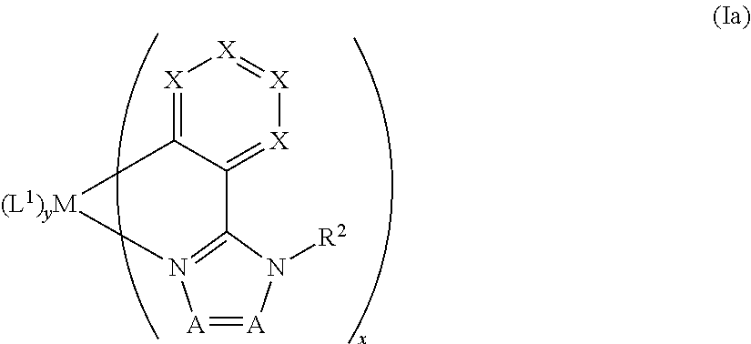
[A]1=[A]N([R2])C2=N1[(L1)yM]C1=[X][X]=[X][X]=C21
